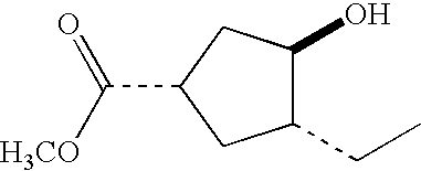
C1(CC)C(O)CC(C([H3CO])=O)C1
